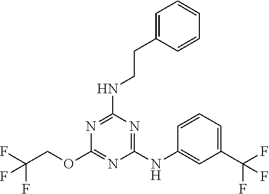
C1(NC2=CC(C(F)(F)F)=CC=C2)=NC(NCCC2=CC=CC=C2)=NC(OCC(F)(F)F)=N1
